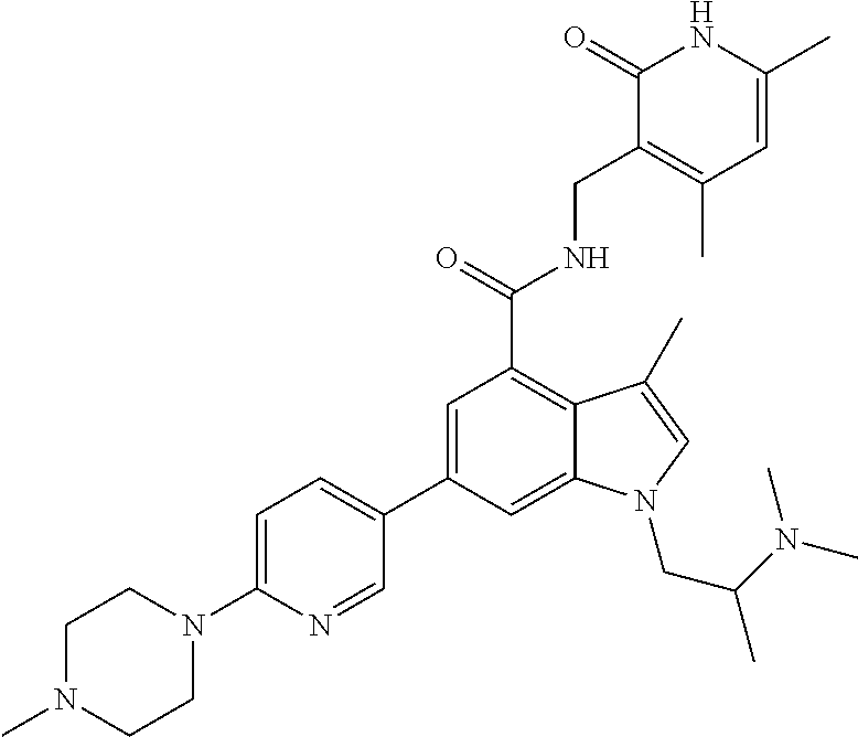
C1=C(C)NC(=O)C(CNC(C2=C3C(=CC(C4=CC=C(N5CCN(C)CC5)N=C4)=C2)N(CC(N(C)C)C)C=C3C)=O)=C1C
